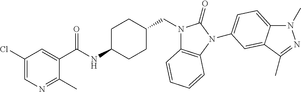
C1(Cl)=CN=C(C)C(C(NC2CCC(CN3C4=C(N(C5=CC=C6N(C)N=C(C)C6=C5)C3=O)C=CC=C4)CC2)=O)=C1
